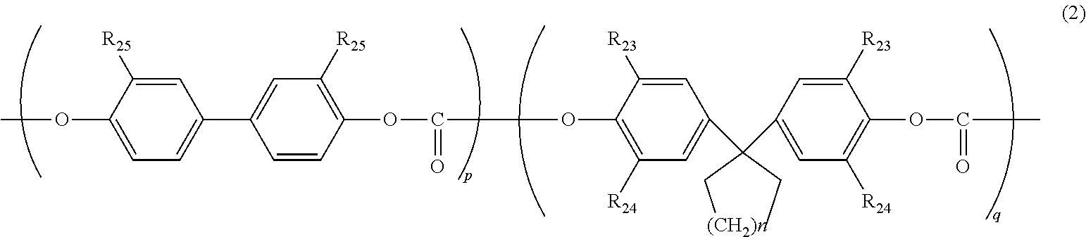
C1=C([R25])C(OC)=CC=C1C1=CC([R25])=C(OC(=O)OC2=C([R24])C=C(C(C3=CC([R24])=C(OC(C)=O)C([R23])=C3)(C[(CH2)n])CC)C=C2[R23])C=C1
